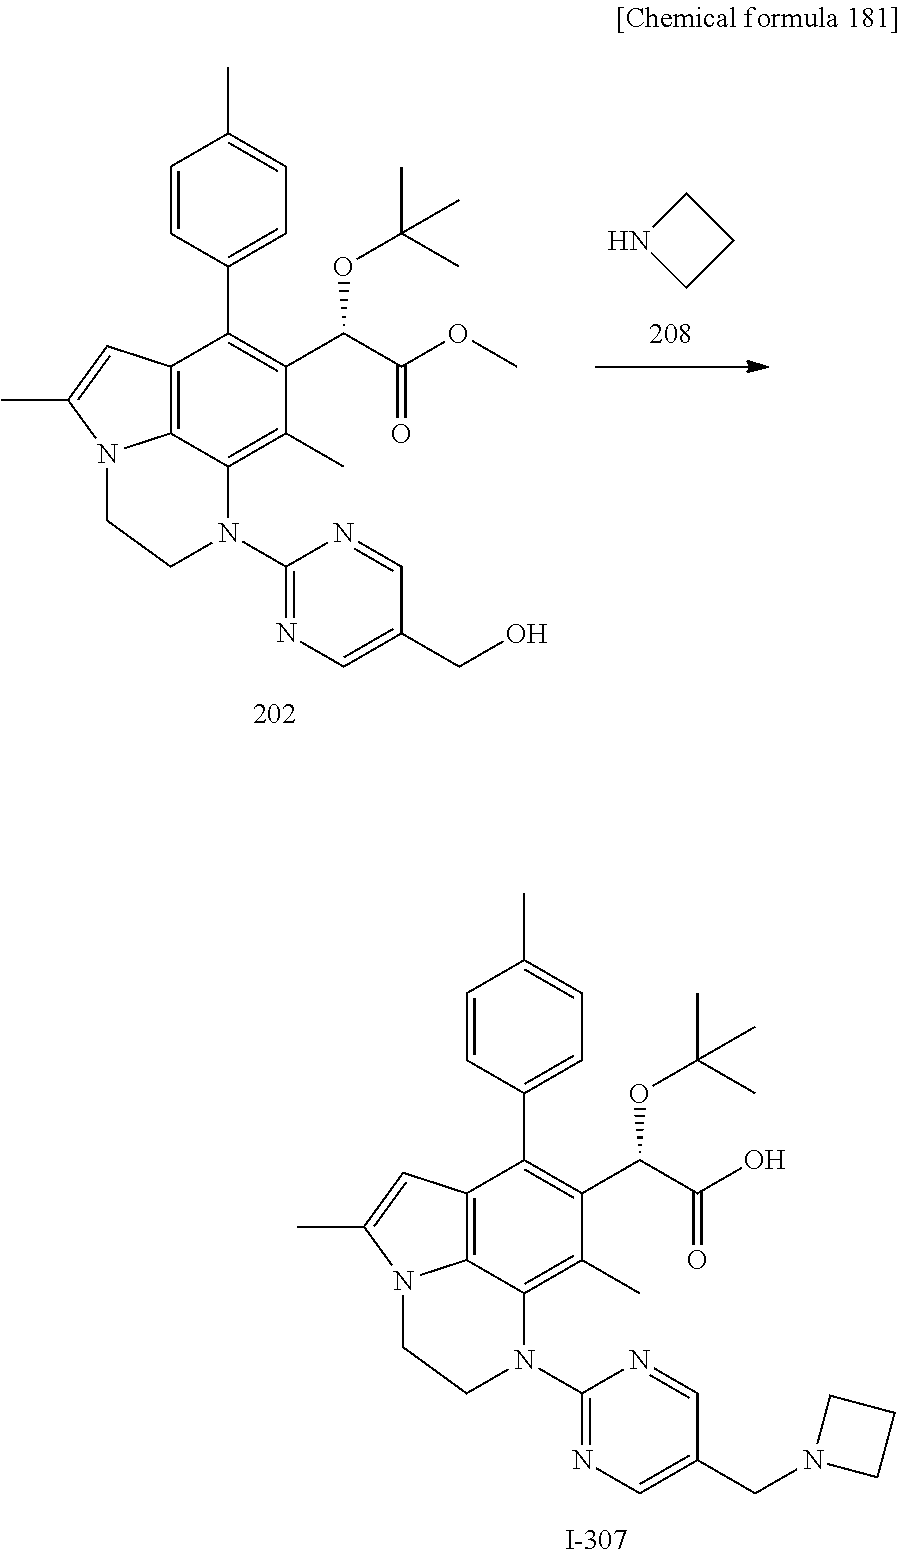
C12=C3C(=C(C)C(C(OC(C)(C)C)C(O)=O)=C1C1=CC=C(C)C=C1)N(C1=NC=C(CN4CCC4)C=N1)CCN3C(C)=C2.N1CCC1.C12=C3C(=C(C)C(C(OC(C)(C)C)C(OC)=O)=C1C1=CC=C(C)C=C1)N(C1=NC=C(CO)C=N1)CCN3C(C)=C2
